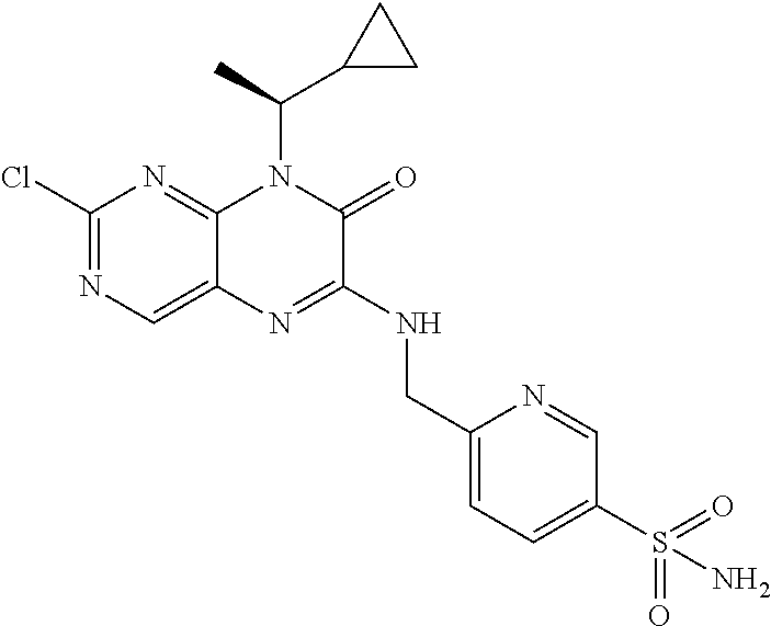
C1(Cl)=NC=C2C(=N1)N(C(C)C1CC1)C(=O)C(NCC1=CC=C(S(N)(=O)=O)C=N1)=N2
